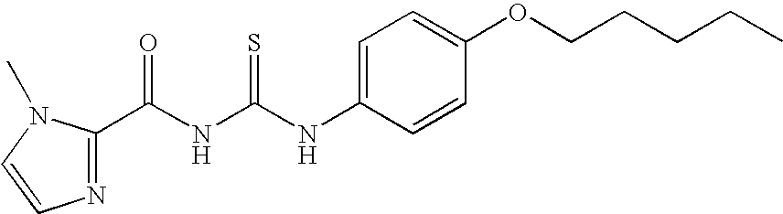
N1=C(C(NC(NC2=CC=C(OCCCCC)C=C2)=S)=O)N(C)C=C1
